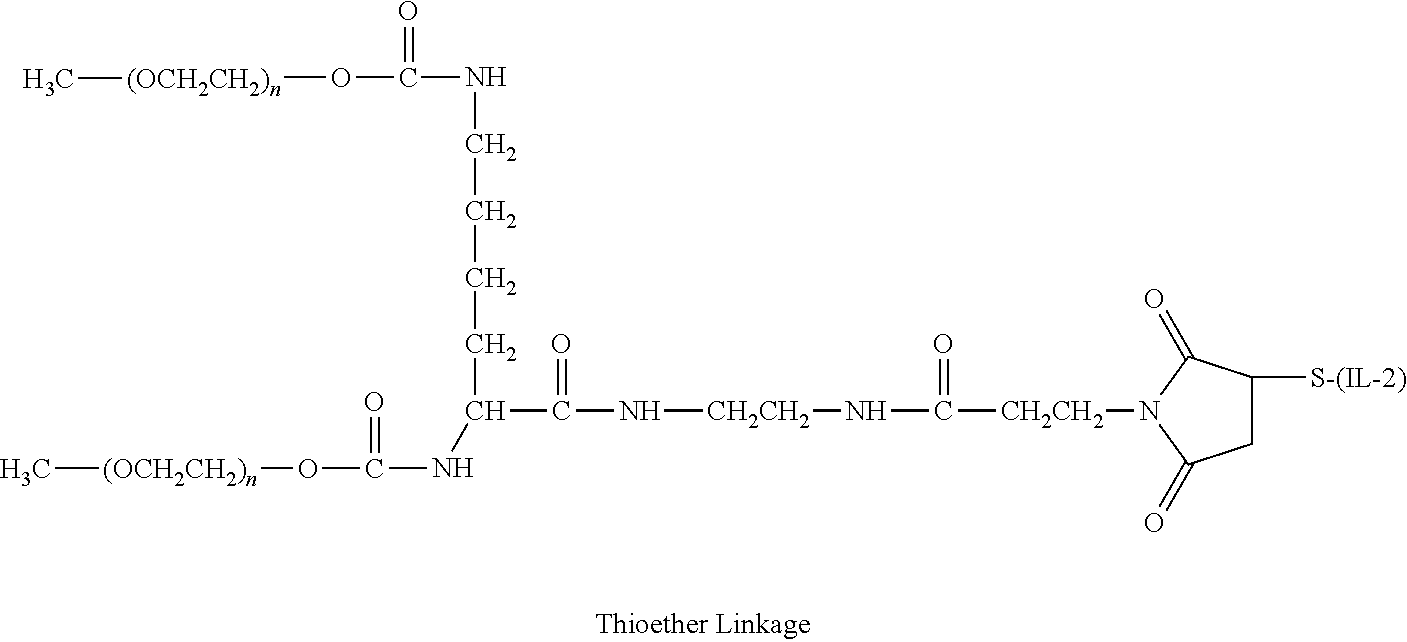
C[(OCH2CH2)n]OC(NC(CCCCNC(=O)O[(OCH2CH2)n]C)C(=O)N[CH2CH2]NC([CH2CH2]N1C(=O)C([S-(IL-2)])CC1=O)=O)=O
